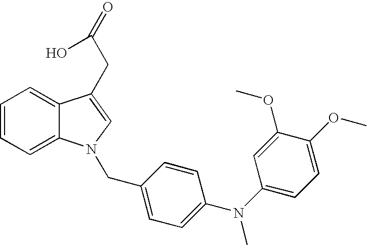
C1=CC=C2C(=C1)C(CC(=O)O)=CN2CC1=CC=C(N(C2=CC=C(OC)C(OC)=C2)C)C=C1
